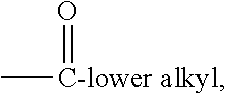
C[C-lower alkyl]=O
